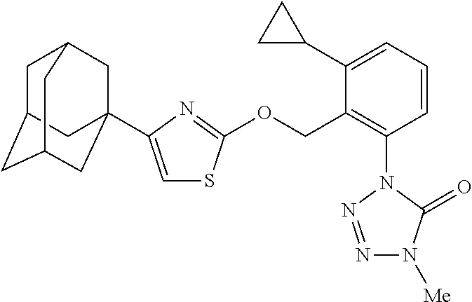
[Me]N1N=NN(C2=C(COC3=NC(C45CC6CC(CC(C4)C6)C5)=CS3)C(C3CC3)=CC=C2)C1=O
